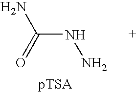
N(C(N)=O)N
